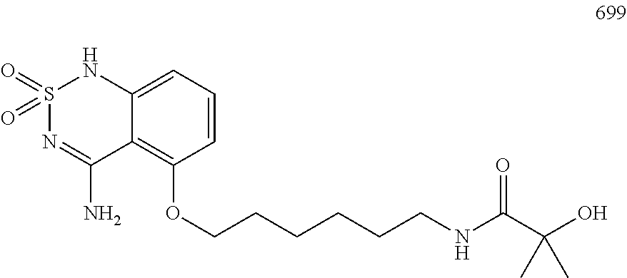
C1=CC=C2C(=C1OCCCCCCNC(C(O)(C)C)=O)C(N)=NS(=O)(=O)N2
